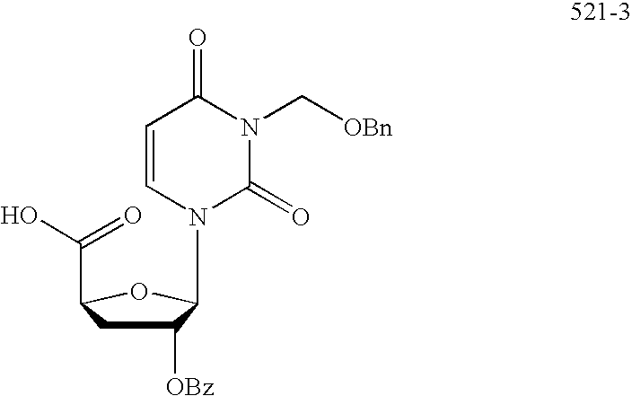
C1(=O)N(C[OBn])C(=O)C=CN1C1C([OBz])CC(C(O)=O)O1
